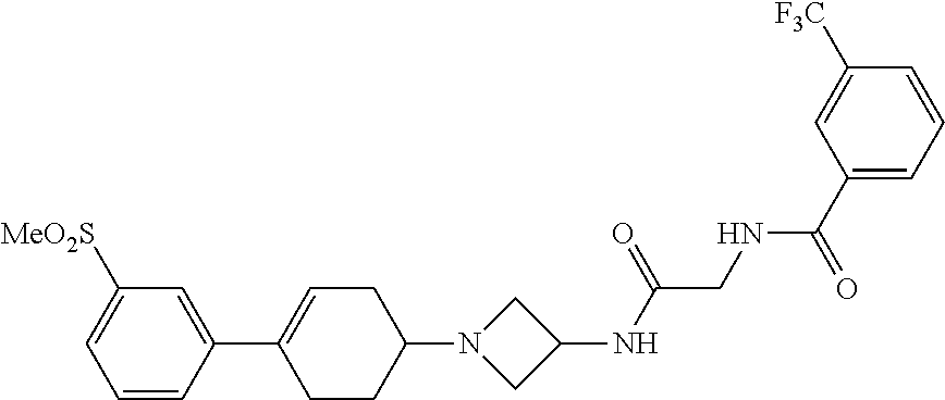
C1([MeO2S])=CC=CC(C2=CCC(N3CC(NC(CNC(C4=CC=CC([F3C])=C4)=O)=O)C3)CC2)=C1
